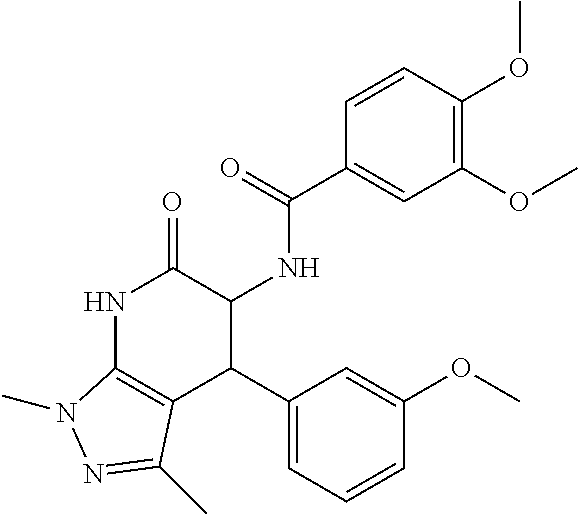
N1C2=C(C(C3=CC=CC(OC)=C3)C(NC(=O)C3=CC(OC)=C(OC)C=C3)C1=O)C(C)=NN2C
